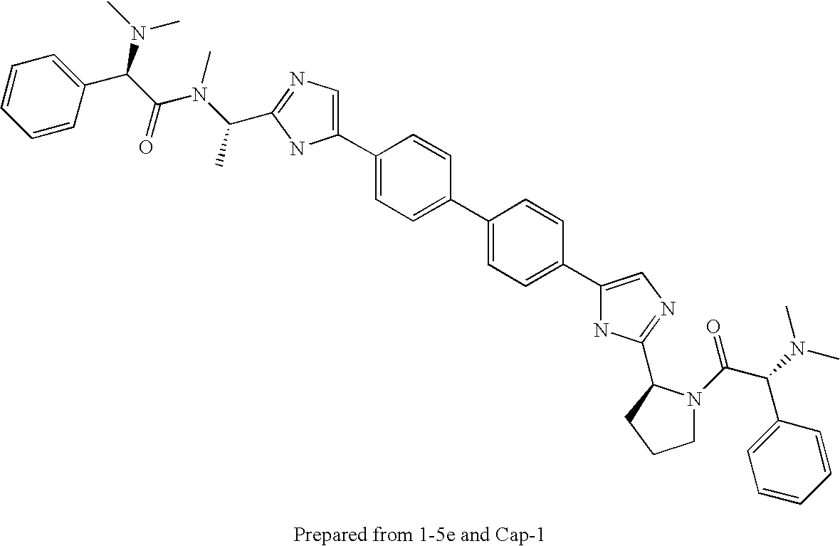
C1(C2=CC=C(C3=CC=C(C4=CN=C(C5N(C(=O)C(N(C)C)C6=CC=CC=C6)CCC5)N4)C=C3)C=C2)=CN=C(C(N(C(C(N(C)C)C2=CC=CC=C2)=O)C)C)N1
